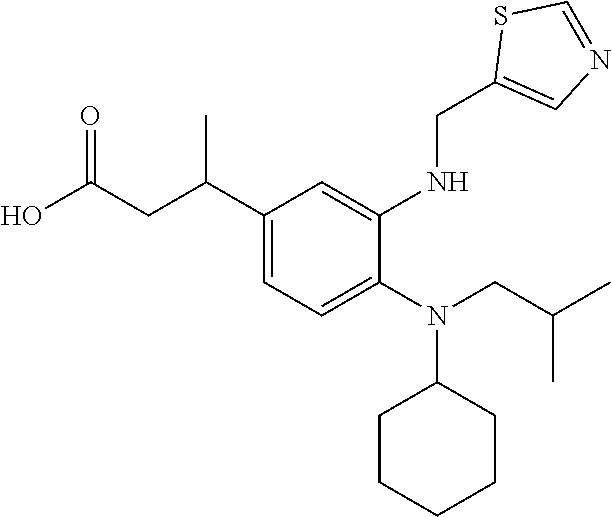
C1(C(CC(O)=O)C)=CC=C(N(CC(C)C)C2CCCCC2)C(NCC2=CN=CS2)=C1
